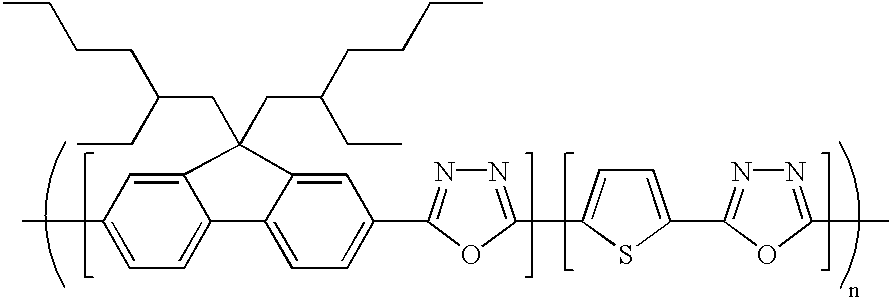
C(C1(CC(CC)CCCC)C2=CC(C)=CC=C2C2=CC=C(C3=NN=C(C4=CC=C(C5=NN=C(C)O5)S4)O3)C=C21)C(CC)CCCC
